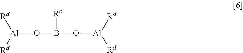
O(B(O[Al]([Rd])[Rd])[Rc])[Al]([Rd])[Rd]
